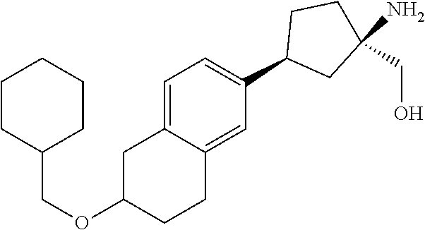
C1=C2C(=CC(C3CC(N)(CO)CC3)=C1)CCC(OCC1CCCCC1)C2
